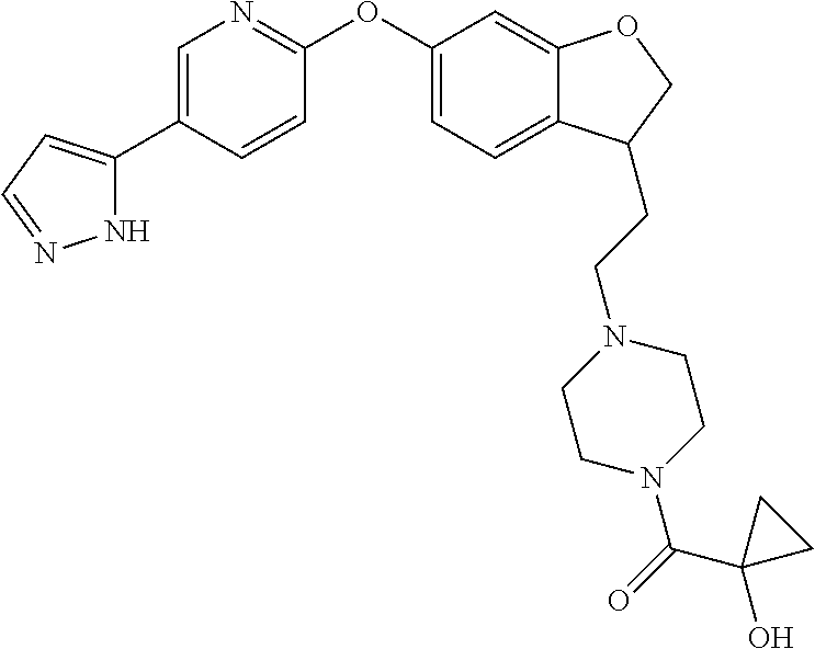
N1C(C2=CN=C(OC3=CC=C4C(=C3)OCC4CCN3CCN(C(=O)C4(O)CC4)CC3)C=C2)=CC=N1
